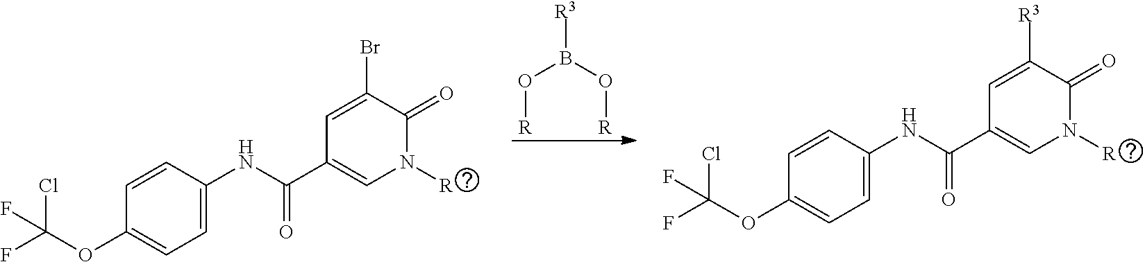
C1=C([R3])C(=O)N([R])C=C1C(NC1=CC=C(OC(F)(F)Cl)C=C1)=O.O(B(O[R])[R3])[R].C1=C(Br)C(=O)N([R])C=C1C(NC1=CC=C(OC(F)(Cl)F)C=C1)=O
